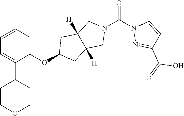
C1=CC=C(C2CCOCC2)C(OC2CC3([H])C([H])(C2)CN(C(=O)N2N=C(C(O)=O)C=C2)C3)=C1
